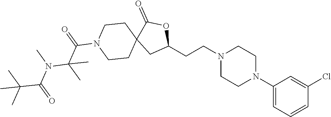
C1(N2CCN(CCC3OC(=O)C4(C3)CCN(C(C(N(C(C(C)(C)C)=O)C)(C)C)=O)CC4)CC2)=CC=CC(Cl)=C1
